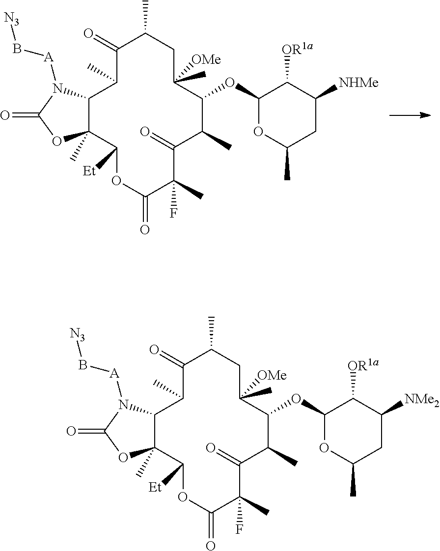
C1(=O)C(C)C2C(C)(C([Et])OC(=O)C(C)(F)C(=O)C(C)C(OC3OC(C)CC([NHMe])C3[OR1a])C(C)([OMe])CC1C)OC(=O)N2[A]B[N3].C1(=O)C(C)C2C(C)(C([Et])OC(=O)C(C)(F)C(=O)C(C)C(OC3OC(C)CC([NMe2])C3[OR1a])C(C)([OMe])CC1C)OC(=O)N2[A]B[N3]
